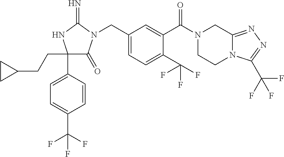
C1(CCC2CC2)(C2=CC=C(C(F)(F)F)C=C2)C(=O)N(CC2=CC=C(C(F)(F)F)C(C(=O)N3CCN4C(=NN=C4C(F)(F)F)C3)=C2)C(=N)N1
